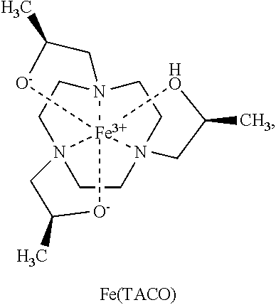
C1CN23CCN45CCN16CC(C)[O-][Fe]264([O-]C(C)C5)[HO]C(C)C3
